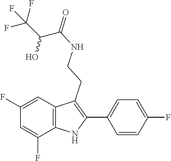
C1=C(F)C2=C(C=C1F)C(CCNC(C(C(F)(F)F)O)=O)=C(C1=CC=C(F)C=C1)N2
